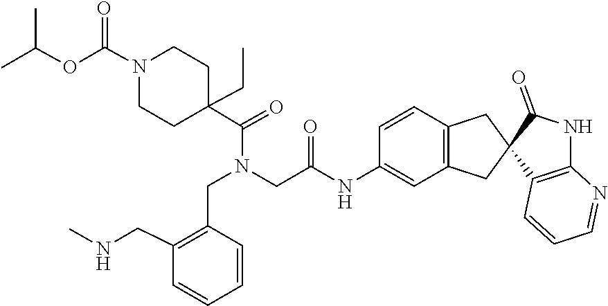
C1C(C(=O)N(CC2=C(CNC)C=CC=C2)CC(=O)NC2=CC3=C(C=C2)CC2(C(=O)NC4=C2C=CC=N4)C3)(CC)CCN(C(=O)OC(C)C)C1
